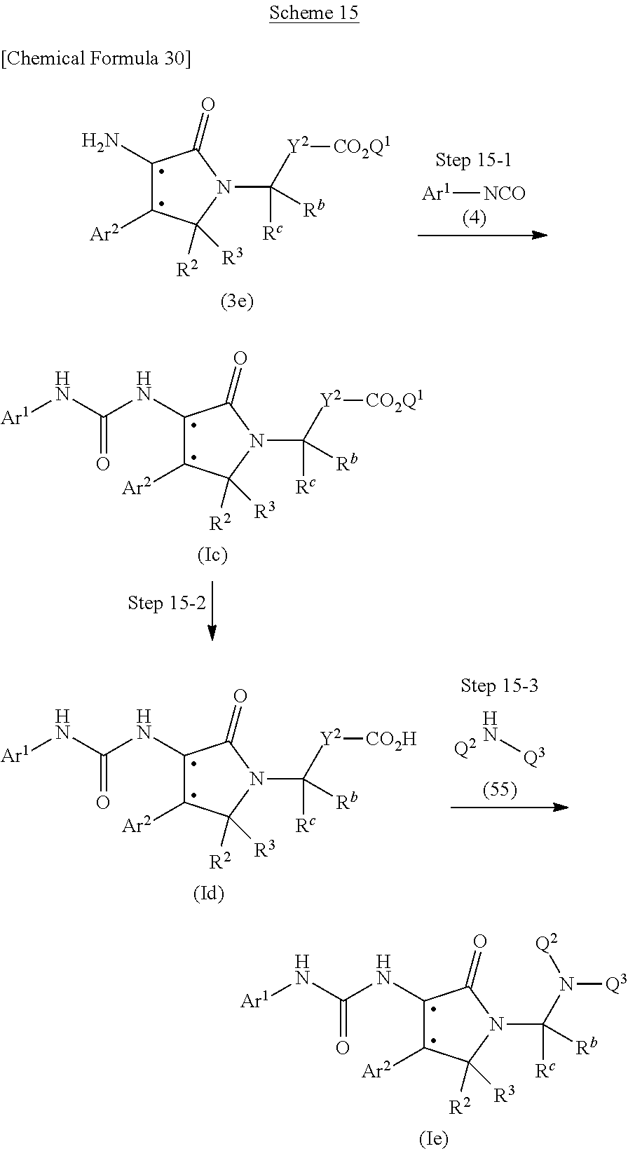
C1(N)C([Ar2])C([R2])([R3])N(C([Y2][CO2Q1])([Rc])[Rb])C1=O.[Ar1][NCO].C1(NC(N[Ar1])=O)C([Ar2])C([R2])([R3])N(C([Y2][CO2Q1])([Rc])[Rb])C1=O.C1(NC(N[Ar1])=O)C([Ar2])C([R2])([R3])N(C([Y2][CO2H])([Rc])[Rb])C1=O.N[Q3].[Q2].C1(NC(N[Ar1])=O)C([Ar2])C([R2])([R3])N(C(N([Q3])[Q2])([Rc])[Rb])C1=O
